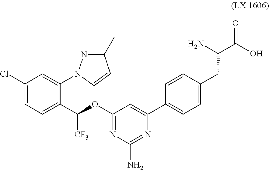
C1(Cl)=CC=C(C([CF3])OC2=NC(N)=NC(C3=CC=C(CC(N)C(=O)O)C=C3)=C2)C(N2N=C(C)C=C2)=C1
